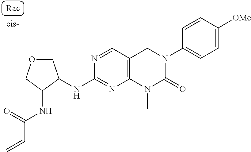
O1CC(NC2=NC3=C(C=N2)CN(C2=CC=C([OMe])C=C2)C(=O)N3C)C(NC(=O)C=C)C1
